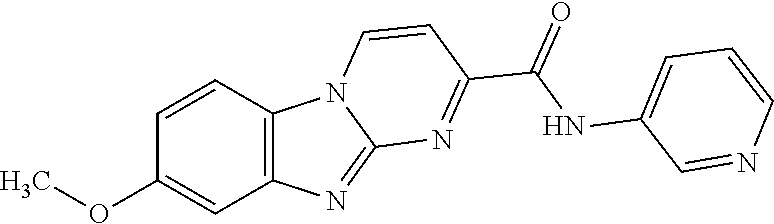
C12=C(C=CC(OC)=C1)N1C(=N2)N=C(C(NC2=CC=CN=C2)=O)C=C1
